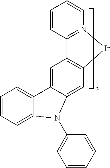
C1=CC=CC2=N1[Ir]C1=C2C=C2C(=C1)N(C1=CC=CC=C1)C1=CC=CC=C21
